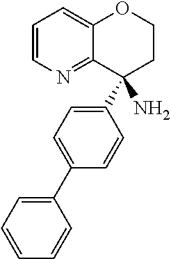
C1=CN=C2C(=C1)OCCC2(C1=CC=C(C2=CC=CC=C2)C=C1)N
